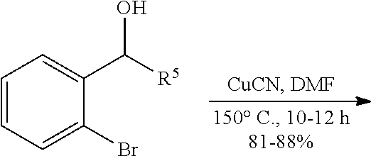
C1=CC=C(Br)C(C([R5])O)=C1
